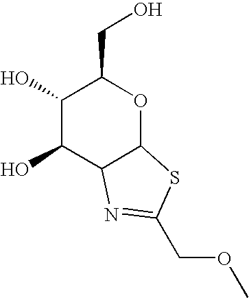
C1(O)C(O)C2C(OC1CO)SC(COC)=N2
